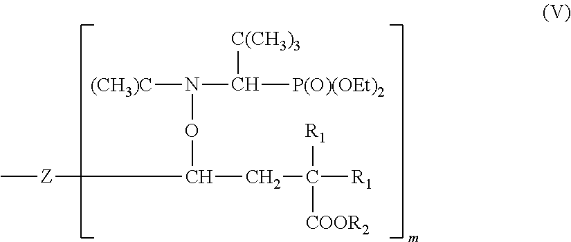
C[Z]C(ON([(CH3)C])C([P(O)(OEt)2])[C(CH3)3])CC([R1])([R1])[COOR2]
